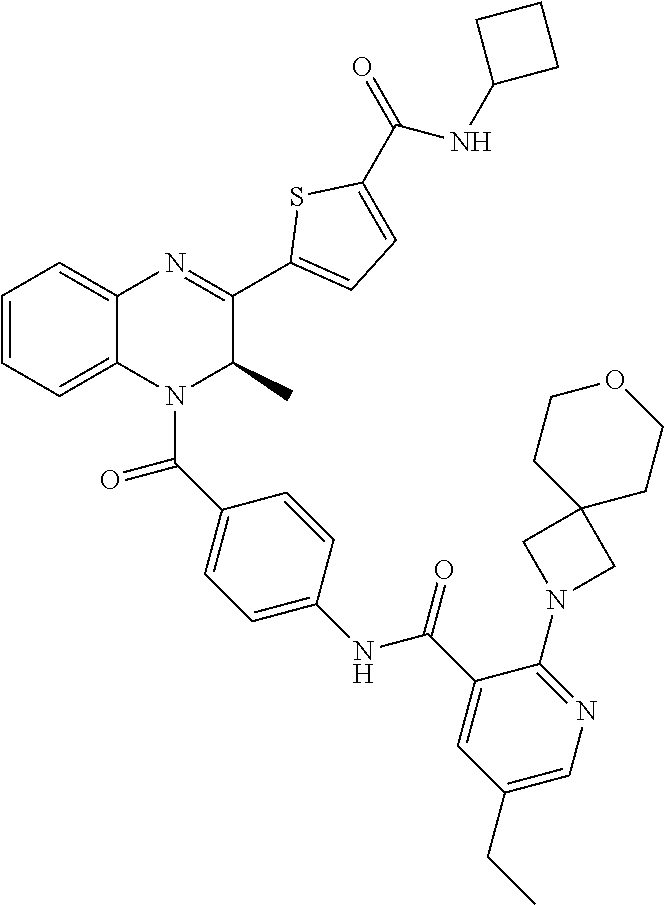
C1=CC=C2C(=C1)N=C(C1=CC=C(C(=O)NC3CCC3)S1)C(C)N2C(C1=CC=C(NC(C2=CC(CC)=CN=C2N2CC3(C2)CCOCC3)=O)C=C1)=O
